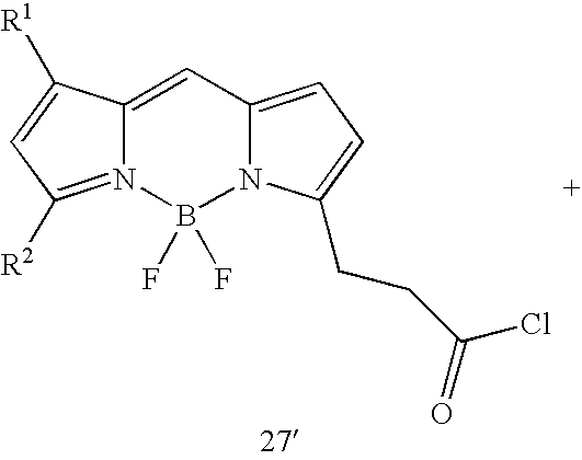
N12=C([R2])C=C([R1])C1=CC1=CC=C(CCC(Cl)=O)N1B2(F)F
